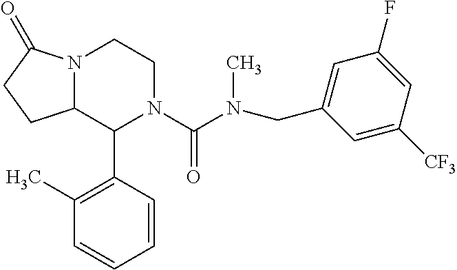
C(N(C(N1C(C2=C(C)C=CC=C2)C2N(CC1)C(=O)CC2)=O)C)C1=CC(F)=CC([CF3])=C1
